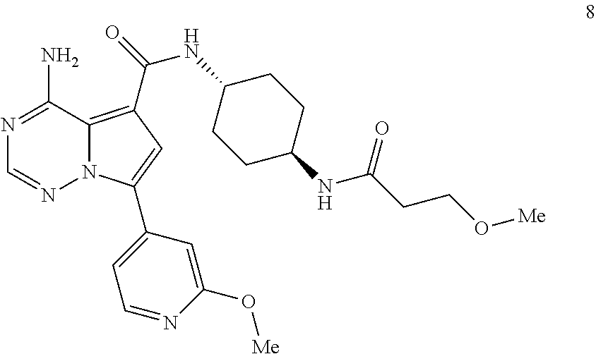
N1=C(N)C2=C(C(=O)NC3CCC(NC(CCO[Me])=O)CC3)C=C(C3=CC=NC(O[Me])=C3)N2N=C1
